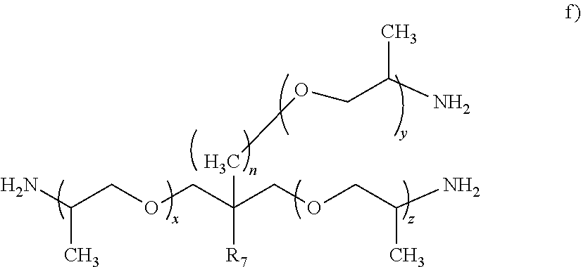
NC(COCC(COCC(N)C)([R7])COCC(N)C)C
